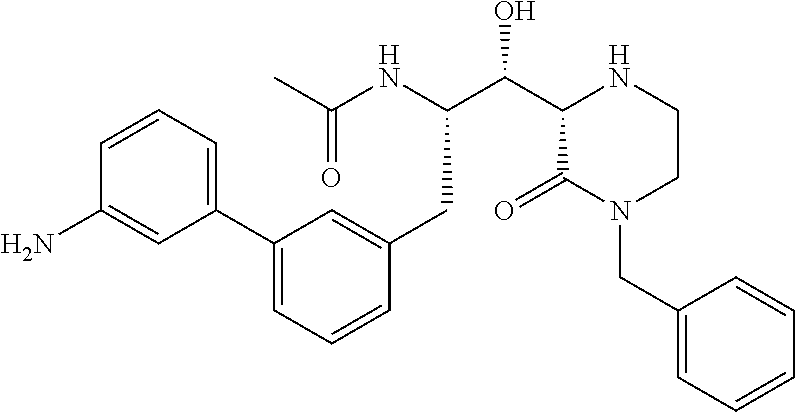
C1(C2=CC=CC(N)=C2)=CC=CC(CC(C(C2C(=O)N(CC3=CC=CC=C3)CCN2)O)NC(C)=O)=C1
